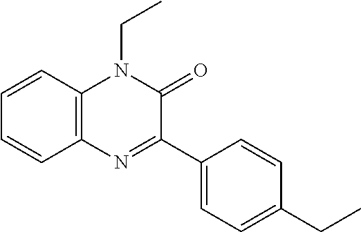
C1=CC2=C(C=C1)N=C(C1=CC=C(CC)C=C1)C(=O)N2CC
